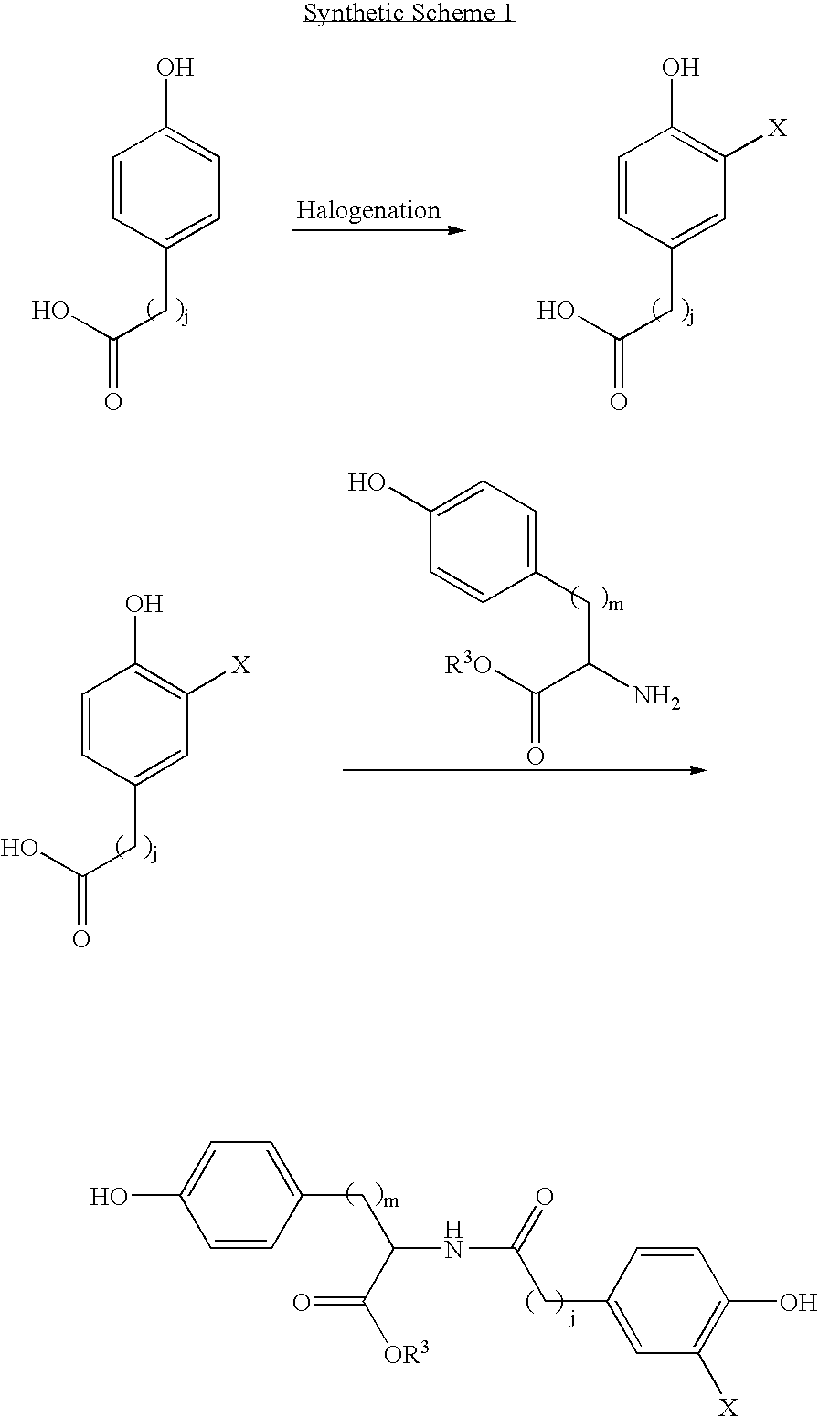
C1=CC(CC(=O)O)=CC=C1O.C1=CC(CC(=O)O)=CC([X])=C1O.C1=CC(CC(=O)O)=CC([X])=C1O.C1(O)=CC=C(CC(N)C([R3O])=O)C=C1.C1=CC(CC(C([OR3])=O)NC(CC2=CC([X])=C(O)C=C2)=O)=CC=C1O
